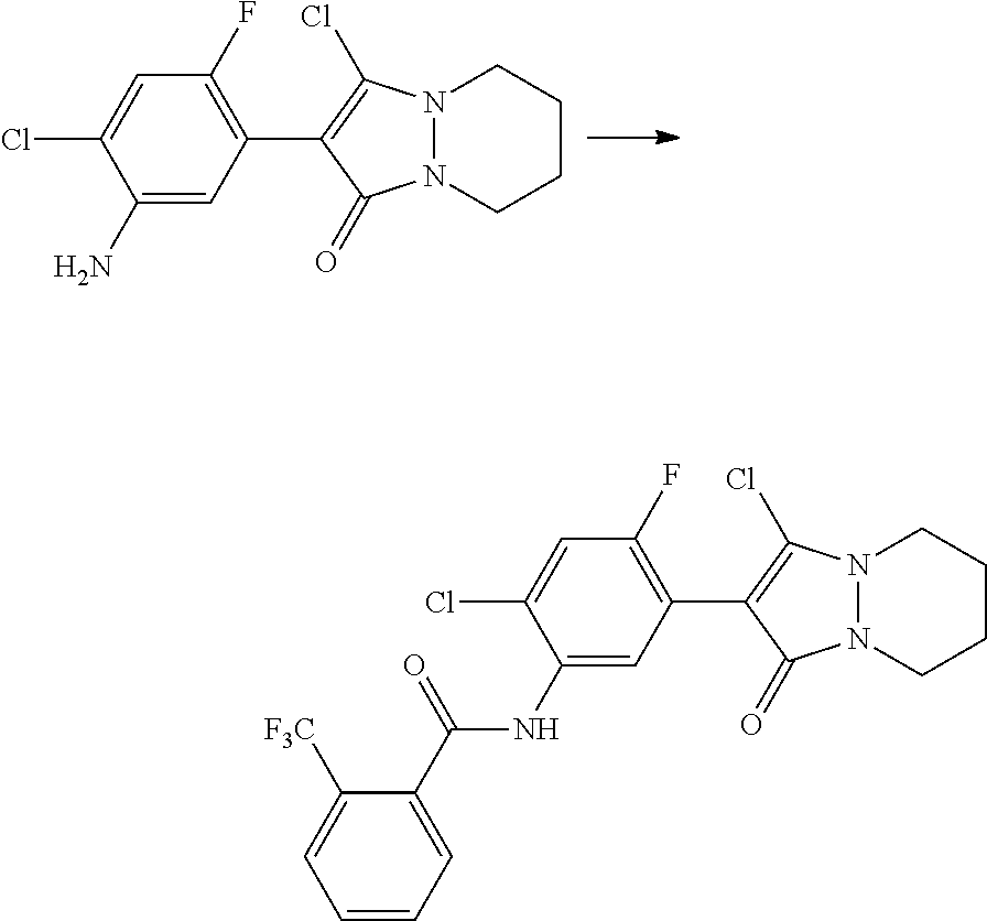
C1=C(Cl)C(N)=CC(C2=C(Cl)N3N(CCCC3)C2=O)=C1F.C1=C(Cl)C(NC(C2=CC=CC=C2[F3C])=O)=CC(C2=C(Cl)N3N(CCCC3)C2=O)=C1F
